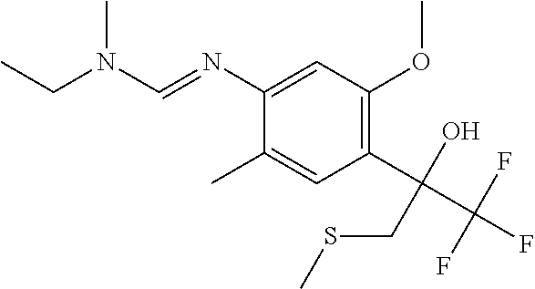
C1(C)=CC(C(C(F)(F)F)(O)CSC)=C(OC)C=C1N=CN(CC)C
